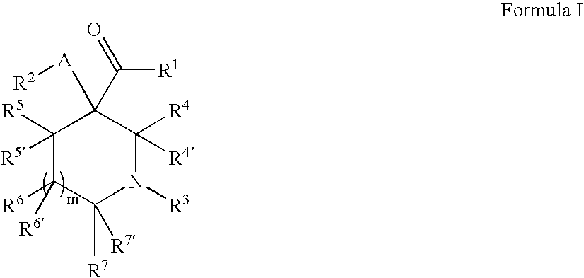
C1([R5])([R5])C([R6])([R6])C([R7])([R7])N([R3])C([R4])([R4])C1(C([R1])=O)[A][R2]
